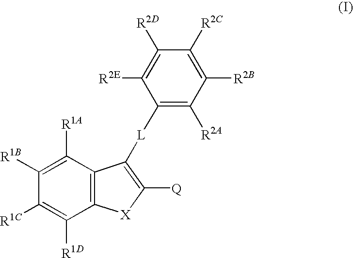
C1([L]C2=C([Q])[X]C3=C2C([R1A])=C([R1B])C([R1C])=C3[R1D])=C([R2A])C([R2B])=C([R2C])C([R2D])=C1[R2E]
